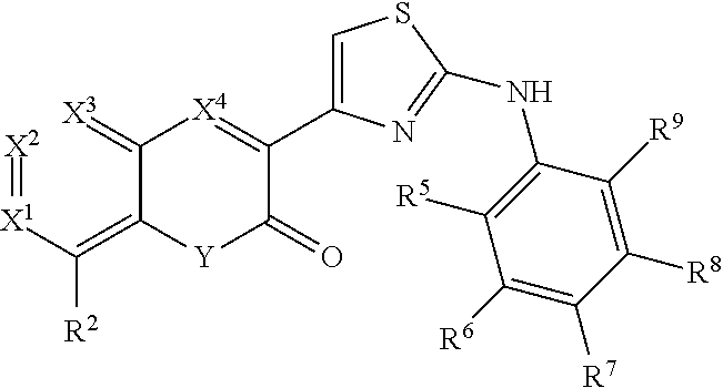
[X2]=[X1]C(=C1C(=[X3])[X4]=C(C2=CSC(NC3=C([R5])C([R6])=C([R7])C([R8])=C3[R9])=N2)C(=O)[Y]1)[R2]
